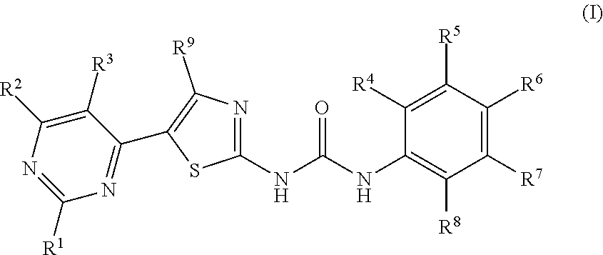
C1(NC(=O)NC2=C([R8])C([R7])=C([R6])C([R5])=C2[R4])=NC([R9])=C(C2=NC([R1])=NC([R2])=C2[R3])S1
